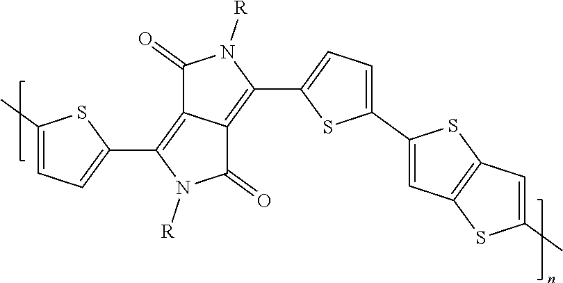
C1(C2=CC=C(C3=CC4=C(C=C(C)S4)S3)S2)=C2C(=C(C3=CC=C(C)S3)N([R])C2=O)C(=O)N1[R]
